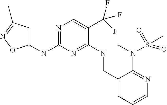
C1(NC2=NC=C(C(F)(F)F)C(NCC3=CC=CN=C3N(C)S(C)(=O)=O)=N2)=CC(C)=NO1
